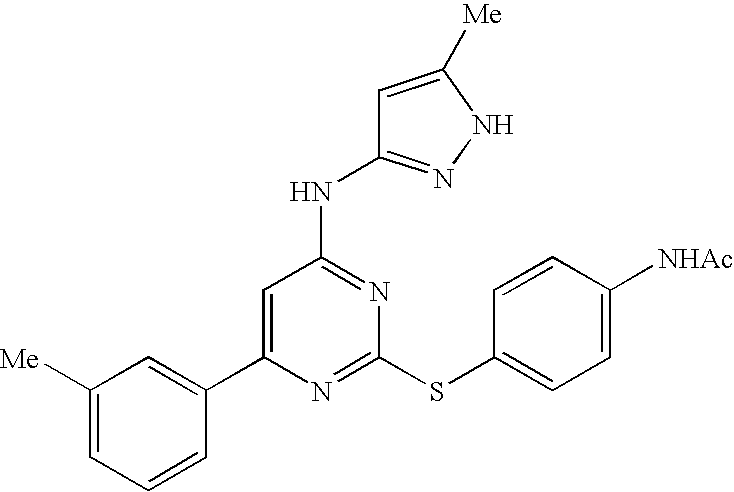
C1(C2=CC([Me])=CC=C2)=CC(NC2=NNC([Me])=C2)=NC(SC2=CC=C([NHAc])C=C2)=N1
